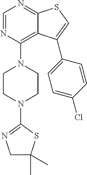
C1=NC(N2CCN(C3=NCC(C)(C)S3)CC2)=C2C(=N1)SC=C2C1=CC=C(Cl)C=C1
